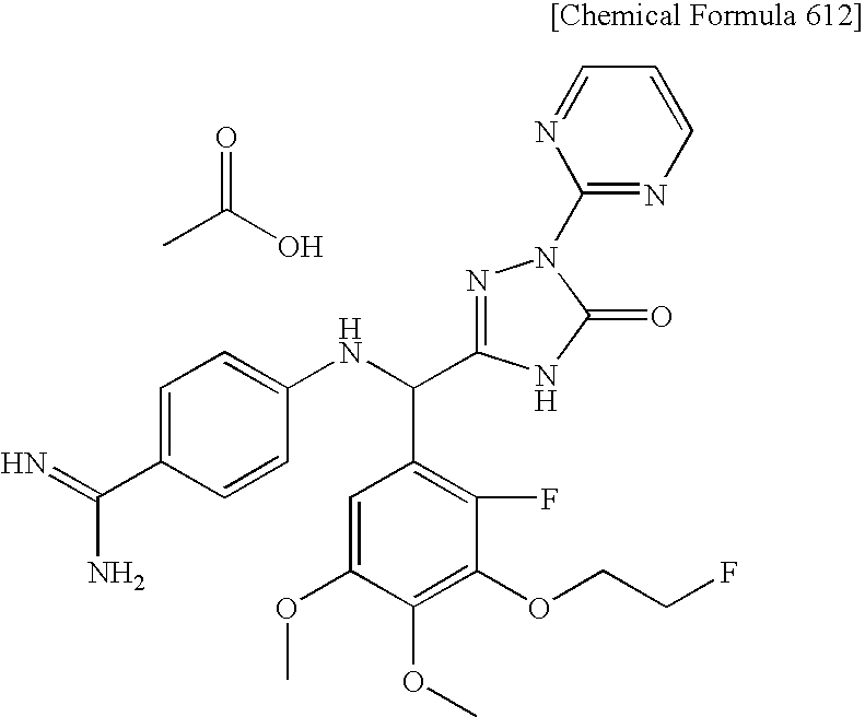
CC(=O)O.C1=C(OC)C(OC)=C(OCCF)C(F)=C1C(NC1=CC=C(C(=N)N)C=C1)C1=NN(C2=NC=CC=N2)C(=O)N1
